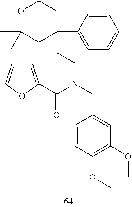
C1=C(C(N(CC2=CC(OC)=C(OC)C=C2)CCC2(C3=CC=CC=C3)CCOC(C)(C)C2)=O)OC=C1
